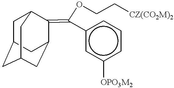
C1C2CC3CC(C(=C(c4cc([OPO3M2])ccc4)OCC[CZ(CO2M)2])C1C3)C2
